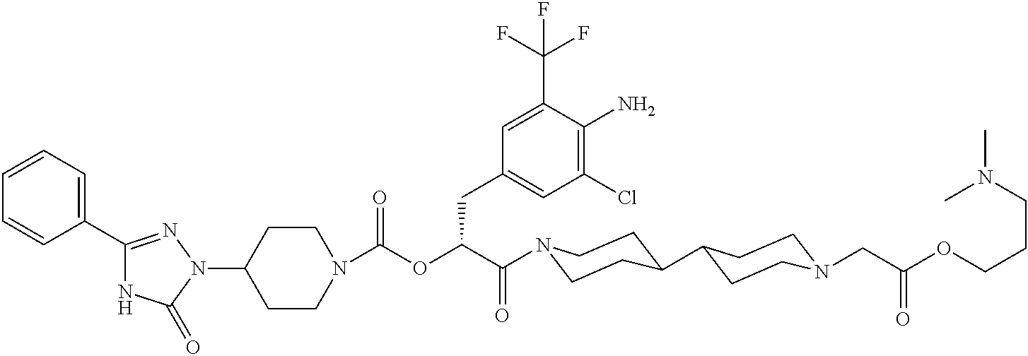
N1(C2CCN(C(=O)OC(C(=O)N3CCC(C4CCN(CC(OCCCN(C)C)=O)CC4)CC3)CC3=CC(Cl)=C(N)C(C(F)(F)F)=C3)CC2)N=C(C2=CC=CC=C2)NC1=O
